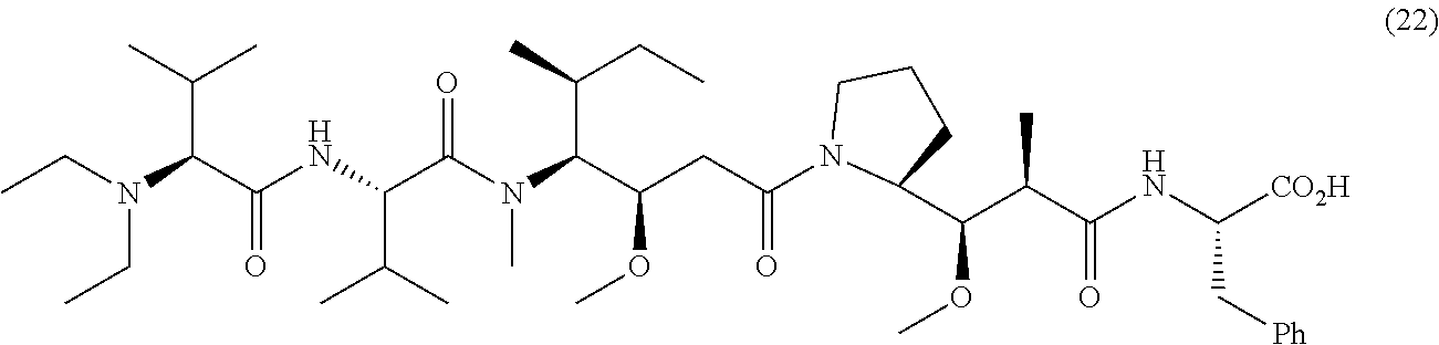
COC(C(C(=O)NC(C[Ph])[CO2H])C)C1N(C(CC(OC)C(N(C)C(C(NC(C(N(CC)CC)C(C)C)=O)C(C)C)=O)C(C)CC)=O)CCC1
